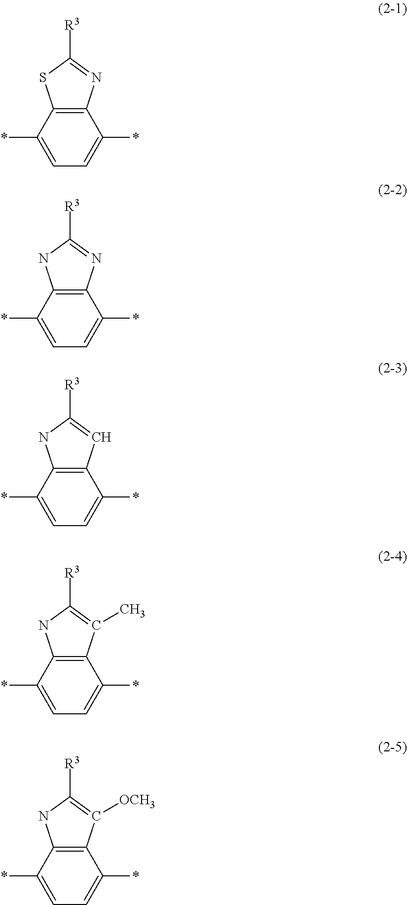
C1=C(*)C2=C(C(*)=C1)N=C([R3])S2.C1=C(*)C2=C(C(*)=C1)N=C([R3])N2.C1=C(*)C2=C(C(*)=C1)C=C([R3])N2.C1=C(*)C2=C(C(*)=C1)C(C)=C([R3])N2.C1=C(*)C2=C(C(*)=C1)C([OCH3])=C([R3])N2
